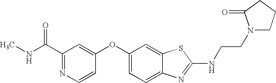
N1=C(C(=O)NC)C=C(OC2=CC=C3C(=C2)SC(NCCN2CCCC2=O)=N3)C=C1
